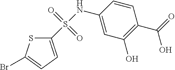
S(NC1=CC(O)=C(C(=O)O)C=C1)(=O)(=O)C1=CC=C(Br)S1
